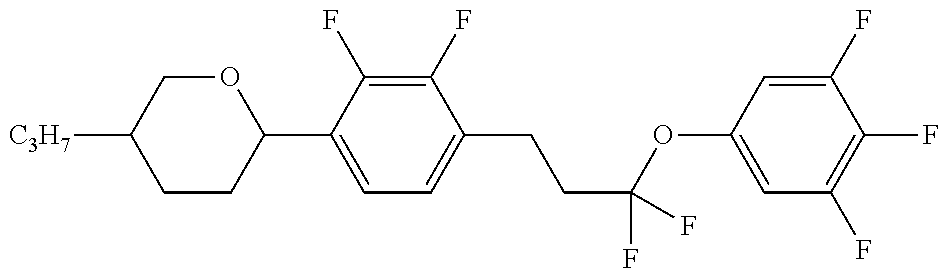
C1CC(C2=CC=C(CCC(OC3=CC(F)=C(F)C(F)=C3)(F)F)C(F)=C2F)OCC1[C3H7]
